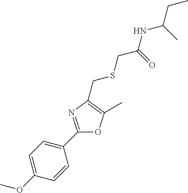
C1(OC)=CC=C(C2=NC(CSCC(NC(C)CC)=O)=C(C)O2)C=C1
